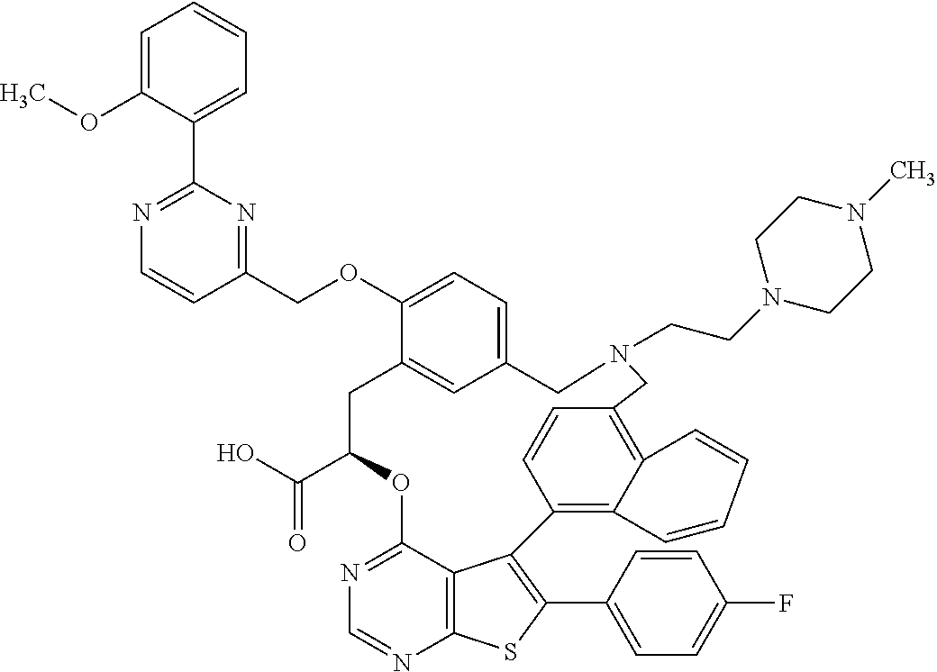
C1=C(OC)C(C2=NC=CC(COC3=CC=C4C=C3CC(C(O)=O)OC3=NC=NC5=C3C(=C(C3=CC=C(F)C=C3)S5)C3=C5C(=C(C=C3)CN(CCN3CCN(C)CC3)C4)C=CC=C5)=N2)=CC=C1
